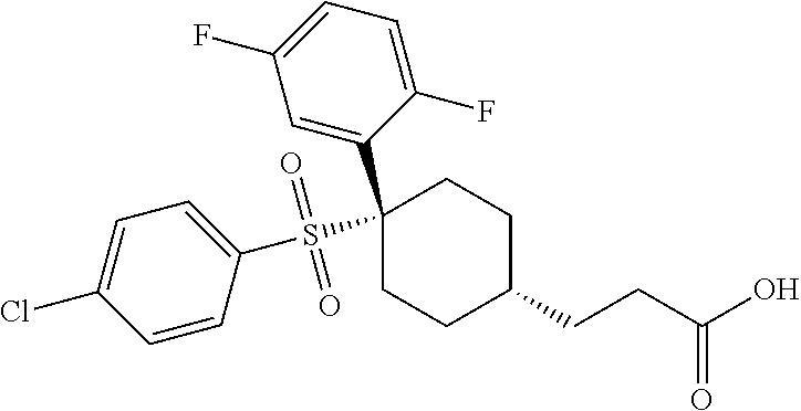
C1=C(Cl)C=CC(S(=O)(=O)C2(C3=CC(F)=CC=C3F)CCC(CCC(O)=O)CC2)=C1
